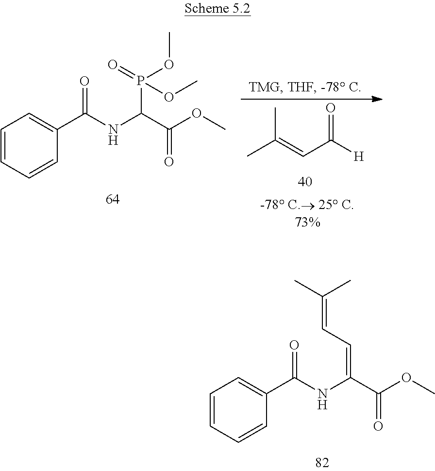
C1=CC=CC(C(NC(C(OC)=O)P(=O)(OC)OC)=O)=C1.CC(C)=CC([H])=O.C1=CC=CC(C(NC(C(OC)=O)=CC=C(C)C)=O)=C1
